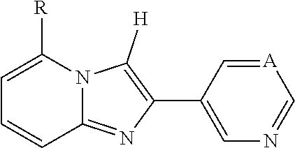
C1=C(C2=C([H])N3C(=N2)C=CC=C3[R])C=[A]C=N1
